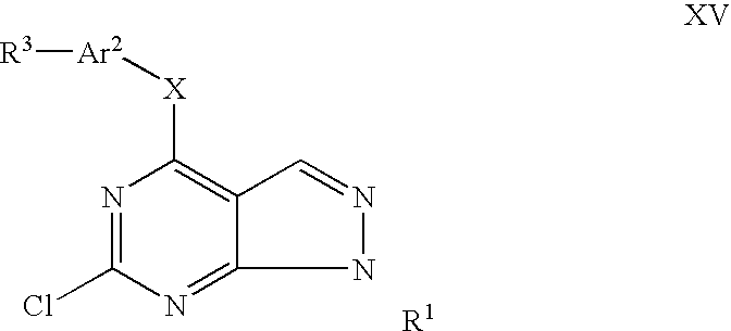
N1=C(Cl)N=C2NN=CC2=C1[X][Ar2][R3].[R1]
